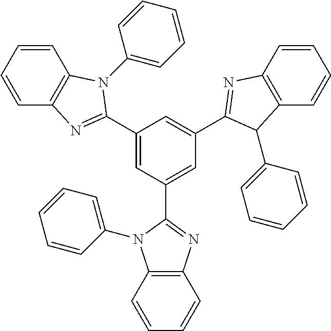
C1=CC=CC2=C1N(C1=CC=CC=C1)C(C1=CC(C3=NC4=C(N3C3=CC=CC=C3)C=CC=C4)=CC(C3=NC4=C(C=CC=C4)C3C3=CC=CC=C3)=C1)=N2
